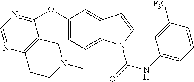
C1(OC2=CC=C3C(=C2)C=CN3C(=O)NC2=CC=CC([F3C])=C2)=NC=NC2=C1CN(C)CC2
